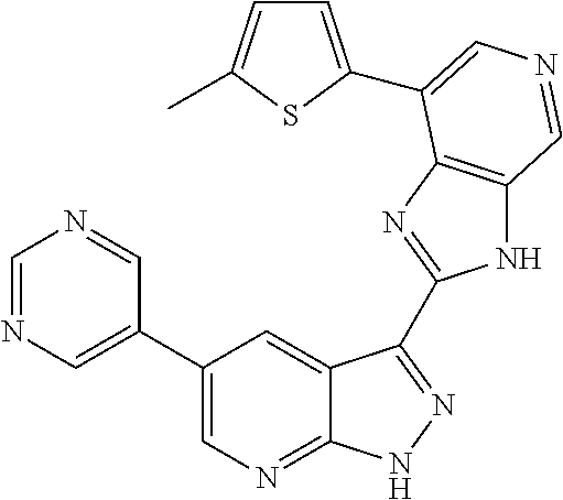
C1(C2=CN=CN=C2)=CN=C2C(=C1)C(C1=NC3=C(N1)C=NC=C3C1=CC=C(C)S1)=NN2
